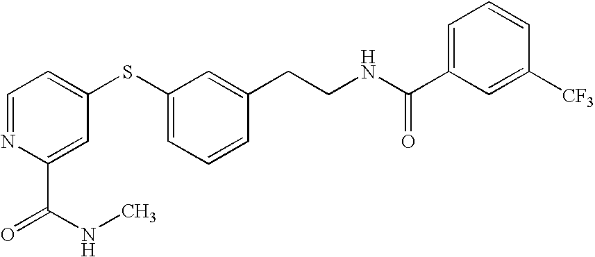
C1=NC(C(NC)=O)=CC(SC2=CC=CC(CCNC(C3=CC=CC([CF3])=C3)=O)=C2)=C1
